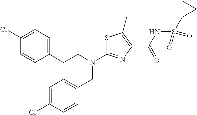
N(C1=NC(C(NS(C2CC2)(=O)=O)=O)=C(C)S1)(CC1=CC=C(Cl)C=C1)CCC1=CC=C(Cl)C=C1
